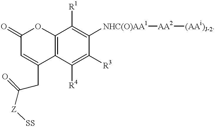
C12=C(C([R4])=C([R3])C([NHC(O)AA1][AA2][(AAi)J-2])=C1[R1])C(CC(=O)[Z][SS])=CC(=O)O2
